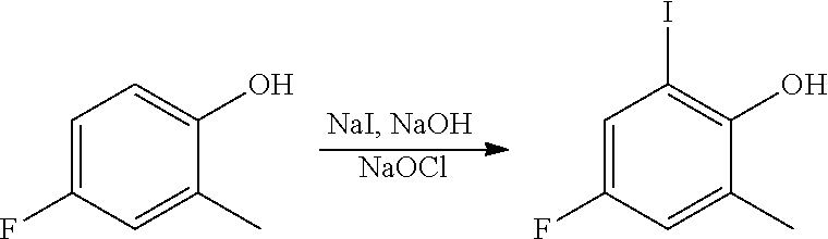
[NaOCl].C1=C(F)C=C(C)C(O)=C1.C1=C(F)C=C(C)C(O)=C1I
